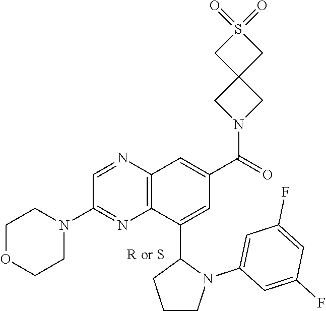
C1=NC2=C(N=C1N1CCOCC1)C(C1CCCN1C1=CC(F)=CC(F)=C1)=CC(C(N1CC3(C1)CS(=O)(=O)C3)=O)=C2
